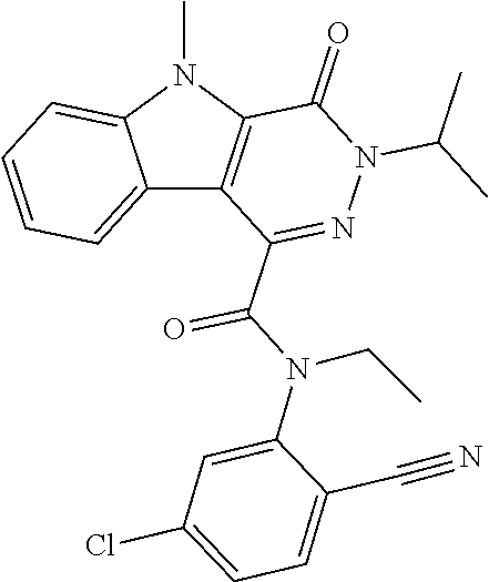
C12=CC=CC=C1N(C)C1=C2C(C(N(CC)C2=CC(Cl)=CC=C2C#N)=O)=NN(C(C)C)C1=O
